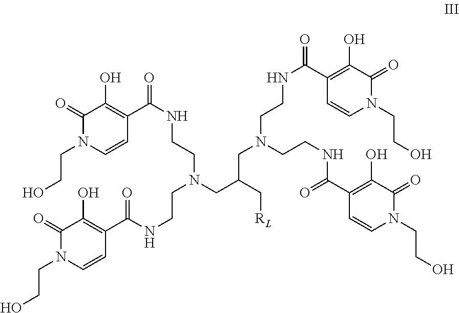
C1(=O)N(CCO)C=CC(C(NCCN(CC(CN(CCNC(=O)C2=C(O)C(=O)N(CCO)C=C2)CCNC(=O)C2=C(O)C(=O)N(CCO)C=C2)C[RL])CCNC(=O)C2=C(O)C(=O)N(CCO)C=C2)=O)=C1O
